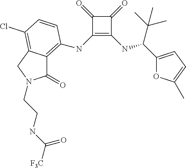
C1(=O)C(NC2=C3C(=O)N(CCNC([F3C])=O)CC3=C(Cl)C=C2)=C(NC(C(C)(C)C)C2=CC=C(C)O2)C1=O
